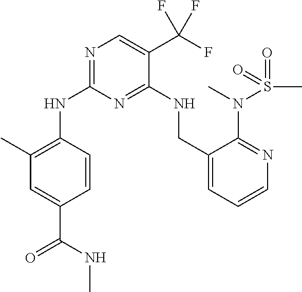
N(C1=NC=C(C(F)(F)F)C(NCC2=CC=CN=C2N(S(=O)(C)=O)C)=N1)C1=C(C)C=C(C(NC)=O)C=C1
